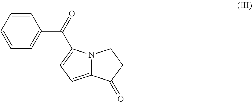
C1=CC=C(C(=O)C2=CC=C3N2CCC3=O)C=C1
